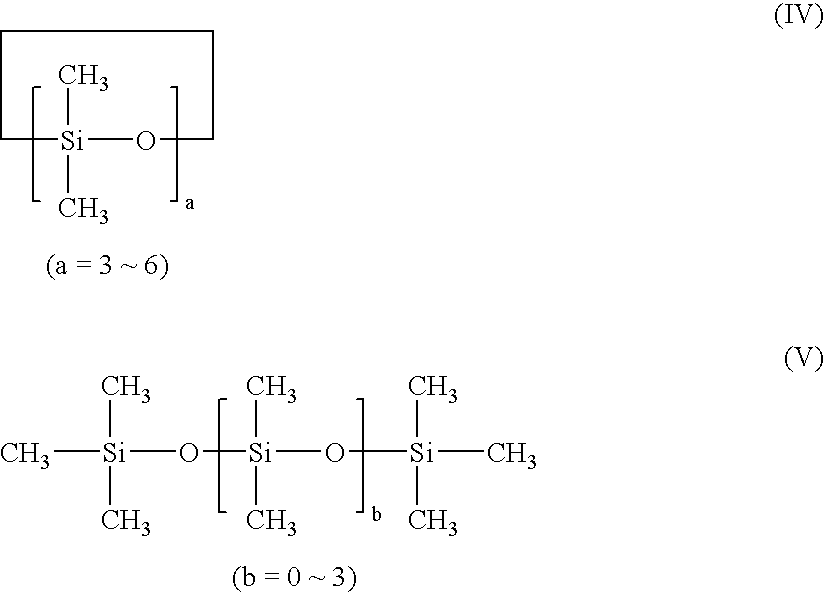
C[Si]1(C)OCCCC1.C[Si](C)(O[Si](C)(C)C)O[Si](C)(C)C
